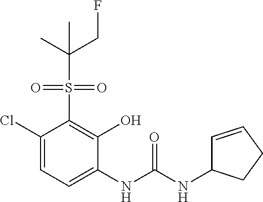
C1(Cl)=CC=C(NC(NC2C=CCC2)=O)C(O)=C1S(=O)(=O)C(C)(CF)C
